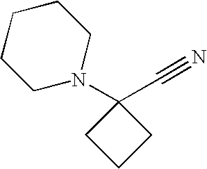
C1CC(C#N)(N2CCCCC2)C1
